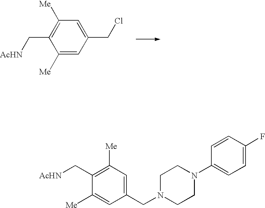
C1([Me])=C(C[AcHN])C([Me])=CC(CCl)=C1.C1([Me])=C(C[AcHN])C([Me])=CC(CN2CCN(C3=CC=C(F)C=C3)CC2)=C1
